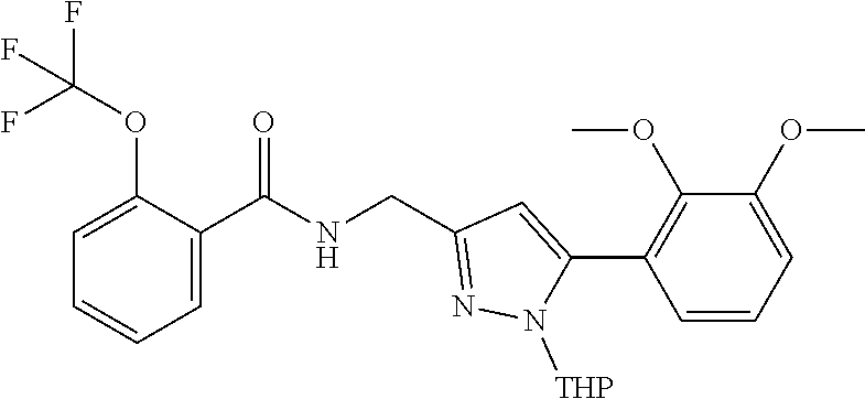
C1=C(OC(F)(F)F)C(C(NCC2=NN([THP])C(C3=C(OC)C(OC)=CC=C3)=C2)=O)=CC=C1
